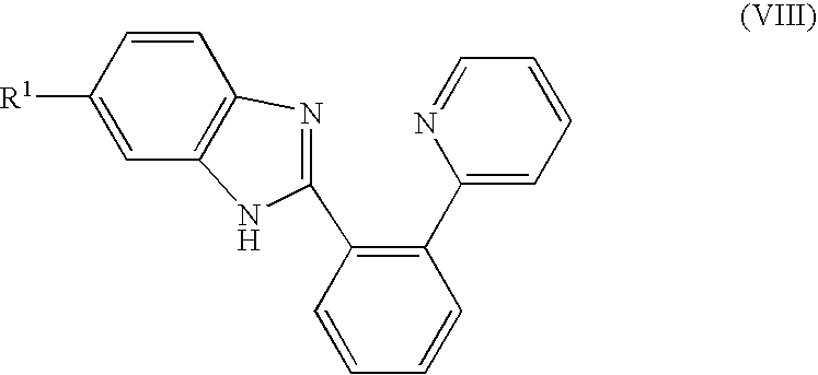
C1=CC(C2=NC3=C(C=C([R1])C=C3)N2)=C(C2=CC=CC=N2)C=C1
